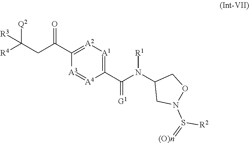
C1(C(CC([R4])([Q2])[R3])=O)=[A2][A1]=C(C(N(C2CN(S(=[(O)n])[R2])OC2)[R1])=[G1])[A4]=[A3]1
